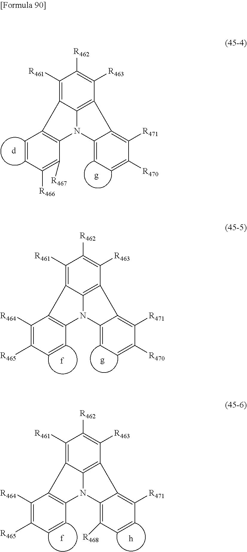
C1=CC([R466])=C([R467])C2=C1C1=C([R461])C([R462])=C([R463])C3=C1N2C1=CC=C([R470])C([R471])=C13.C1([R464])=C([R465])C=CC2=C1C1=C([R461])C([R462])=C([R463])C3=C1N2C1=CC=C([R470])C([R471])=C13.C1([R464])=C([R465])C=CC2=C1C1=C([R461])C([R462])=C([R463])C3=C1N2C1=C([R468])C=CC([R471])=C13
